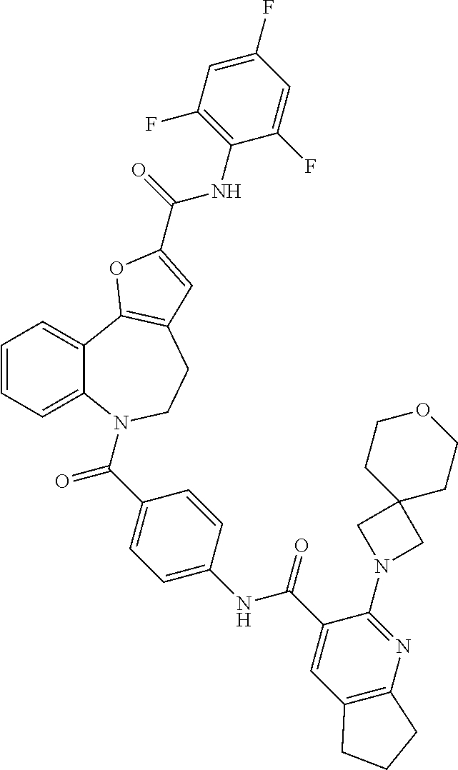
C1=CC=C2C(=C1)C1=C(CCN2C(=O)C2=CC=C(NC(=O)C3=CC4=C(N=C3N3CC5(C3)CCOCC5)CCC4)C=C2)C=C(C(NC2=C(F)C=C(F)C=C2F)=O)O1
